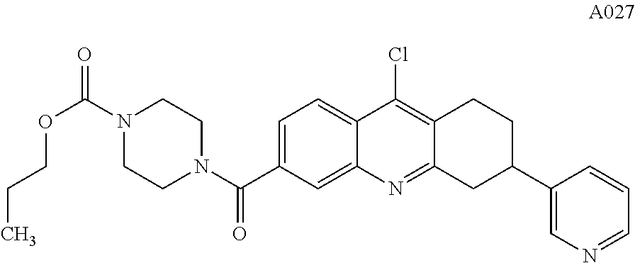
C1=C(C(N2CCN(C(=O)OCCC)CC2)=O)C=C2C(=C1)C(Cl)=C1C(=N2)CC(C2=CN=CC=C2)CC1
